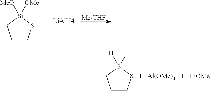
C1CS[Si]([OMe])([MeO])C1.[LiAlH4].[Me-THF].C1CS[Si]([H])([H])C1.[Al(OMe)3].[LiOMe]
